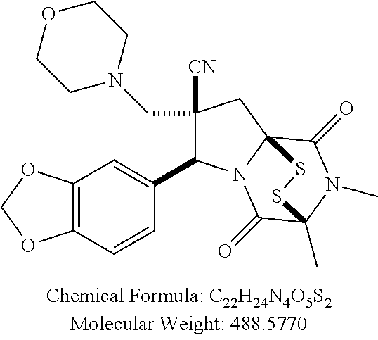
C12=C(C=CC(C3C(CN4CCOCC4)([CN])CC45N3C(=O)C(C)(N(C)C4=O)SS5)=C1)OCO2
